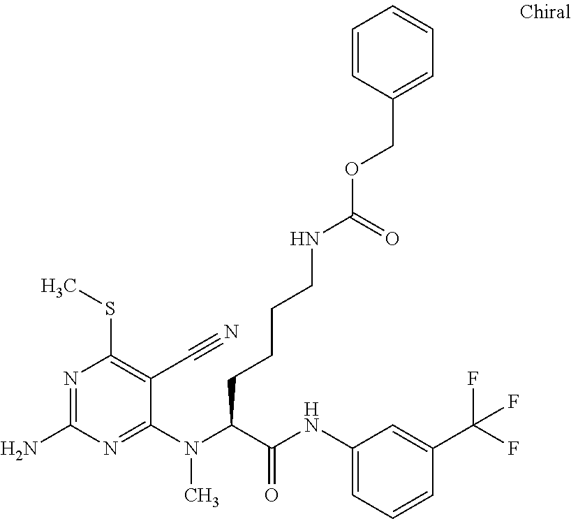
C1(N(C(C(NC2=CC=CC(C(F)(F)F)=C2)=O)CCCCNC(OCC2=CC=CC=C2)=O)C)=NC(N)=NC(SC)=C1C#N
